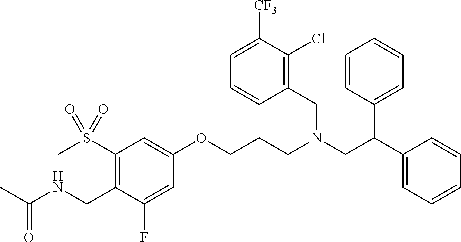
O(CCCN(CC(C1=CC=CC=C1)C1=CC=CC=C1)CC1=C(Cl)C([CF3])=CC=C1)C1=CC(S(C)(=O)=O)=C(CNC(C)=O)C(F)=C1
